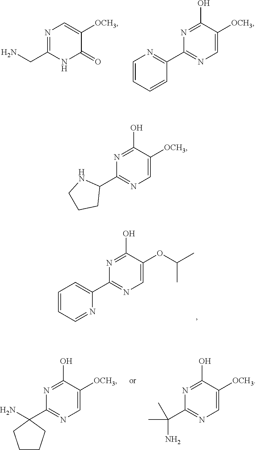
N1=C(CN)NC(=O)C([OCH3])=C1.N1=C(O)C([OCH3])=CN=C1C1=NC=CC=C1.N1=C(O)C(OC(C)C)=CN=C1C1=CC=CC=N1.C1=C([OCH3])C(O)=NC(C(C)(C)N)=N1.C1=C([OCH3])C(O)=NC(C2(N)CCCC2)=N1.N1=C(O)C([OCH3])=CN=C1C1NCCC1
